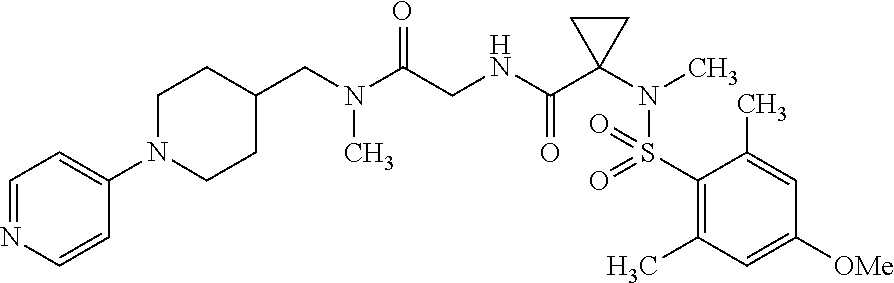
C1=NC=CC(N2CCC(CN(C(CNC(C3(N(C)S(C4=C(C)C=C([OMe])C=C4C)(=O)=O)CC3)=O)=O)C)CC2)=C1
